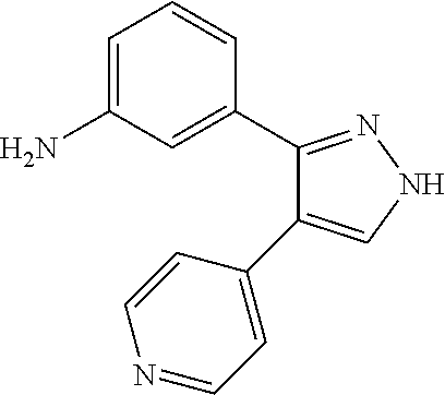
NC1=CC=CC(C2=NNC=C2C2=CC=NC=C2)=C1
